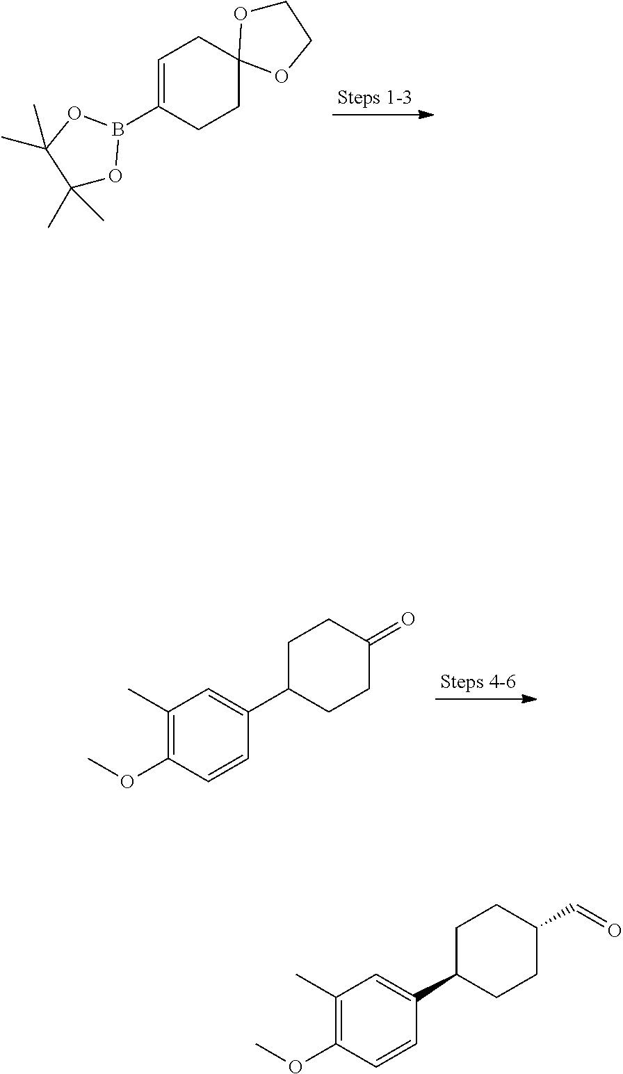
O=CC1CCC(C2=CC(C)=C(OC)C=C2)CC1.C1=C(B2OC(C)(C)C(C)(C)O2)CCC2(C1)OCCO2.C1(C2=CC(C)=C(OC)C=C2)CCC(=O)CC1
